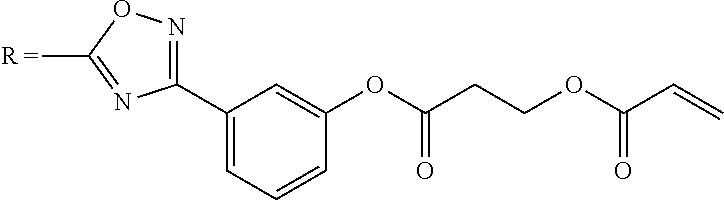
C1(C2=NOC([R =])=N2)=CC=CC(OC(CCOC(C=C)=O)=O)=C1
